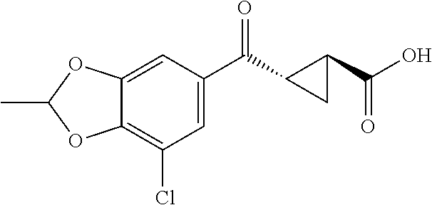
C1=C(C(C2CC2C(O)=O)=O)C=C2C(=C1Cl)OC(C)O2
